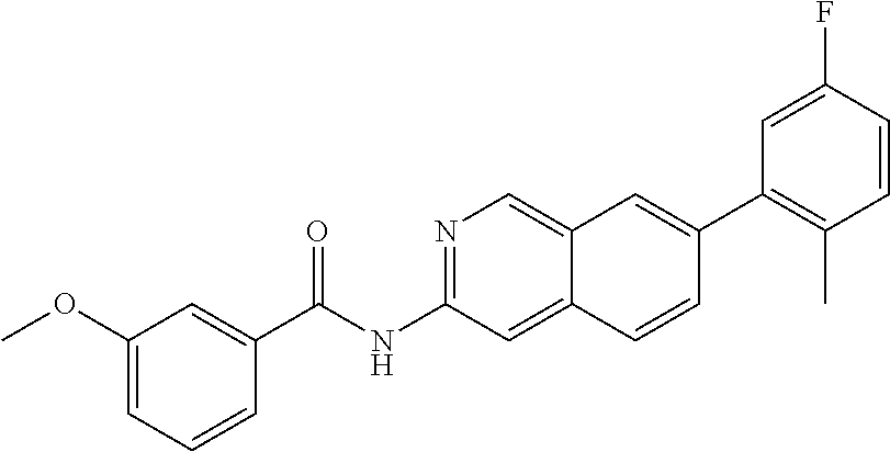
FC1=CC(C2=CC3=CN=C(NC(=O)C4=CC(OC)=CC=C4)C=C3C=C2)=C(C)C=C1
